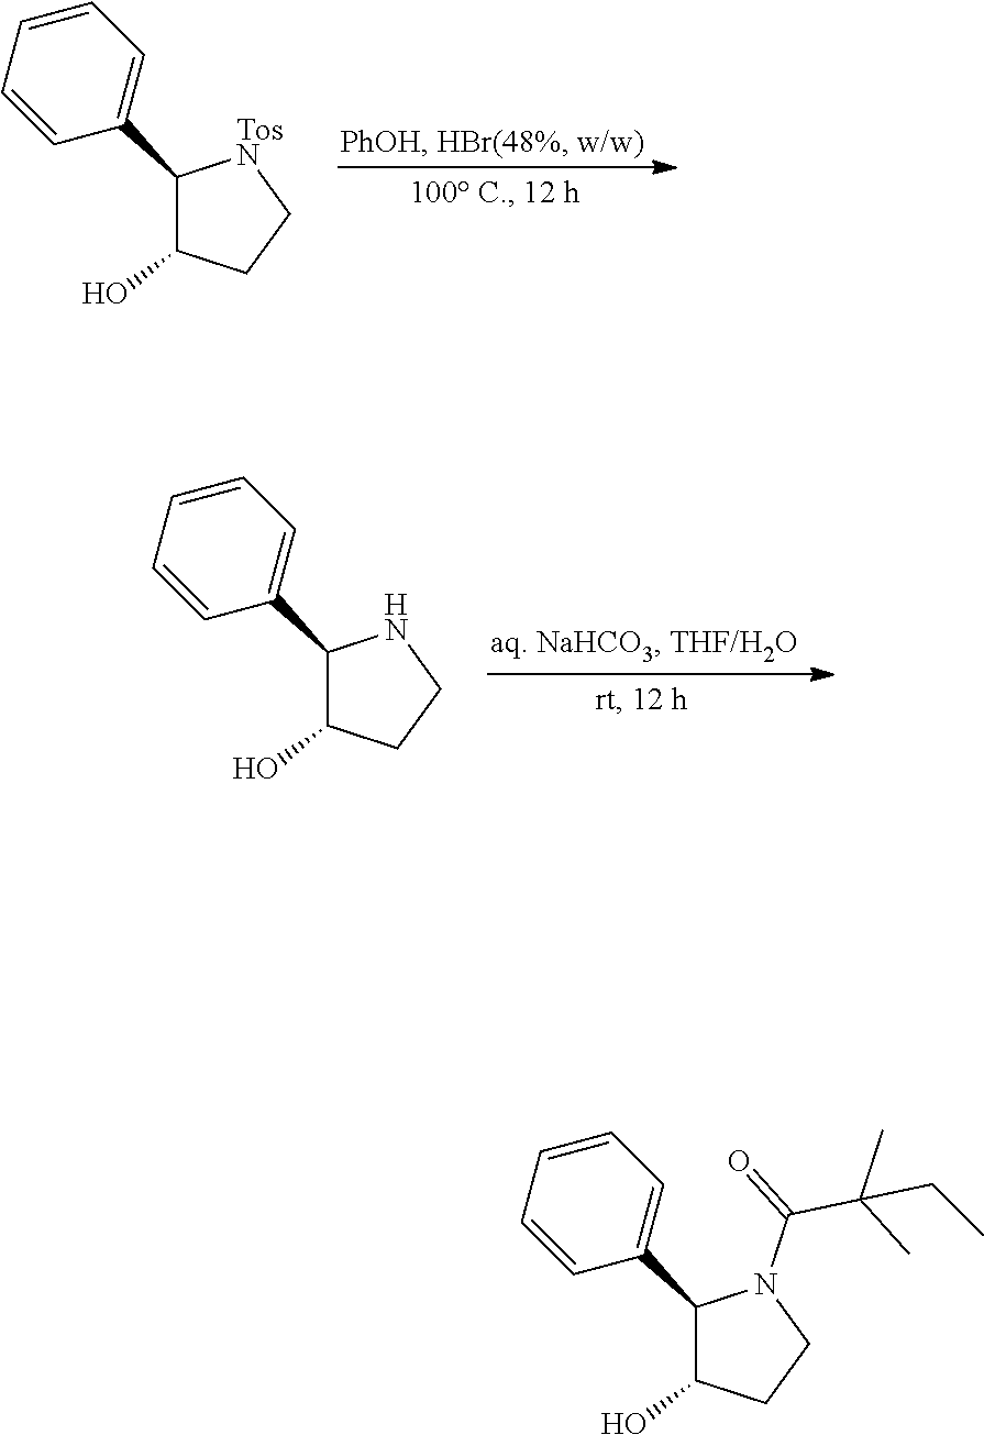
C1(C2=CC=CC=C2)C(O)CC[TosN]1.C1(C2=CC=CC=C2)C(O)CCN1.C1(C2=CC=CC=C2)C(O)CCN1C(=O)C(C)(C)CC
